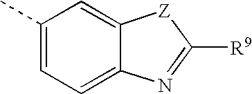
C12=CC(C)=CC=C1N=C([R9])[Z]2
